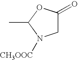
CC1N([CH3OOC])CC(=O)O1
